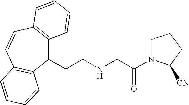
C1(CCNCC(=O)N2CCCC2[CN])C2=C(C=CC3=C1C=CC=C3)C=CC=C2
